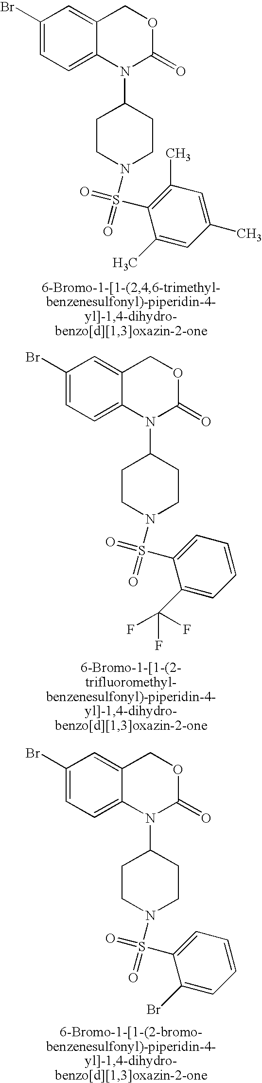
C1(Br)=CC=C2C(=C1)COC(=O)N2C1CCN(S(C2=C(C)C=C(C)C=C2C)(=O)=O)CC1.C1(Br)=CC=C2C(=C1)COC(=O)N2C1CCN(S(C2=CC=CC=C2C(F)(F)F)(=O)=O)CC1.C1(Br)=CC=C2C(=C1)COC(=O)N2C1CCN(S(C2=CC=CC=C2Br)(=O)=O)CC1
